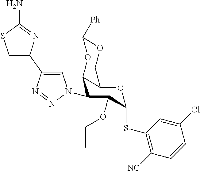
C1=CC(Cl)=CC(SC2OC3C(C(N4C=C(C5=CSC(N)=N5)N=N4)C2OCC)OC([Ph])OC3)=C1[NC]
